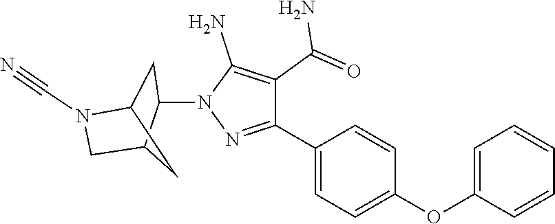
C1=C(OC2=CC=C(C3=NN(C4C5CN(C#N)C(C5)C4)C(N)=C3C(=O)N)C=C2)C=CC=C1
